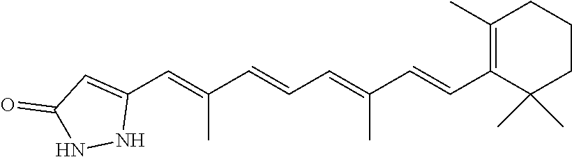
C1(C=C(C=CC=C(C=CC2=C(C)CCCC2(C)C)C)C)=CC(=O)NN1
